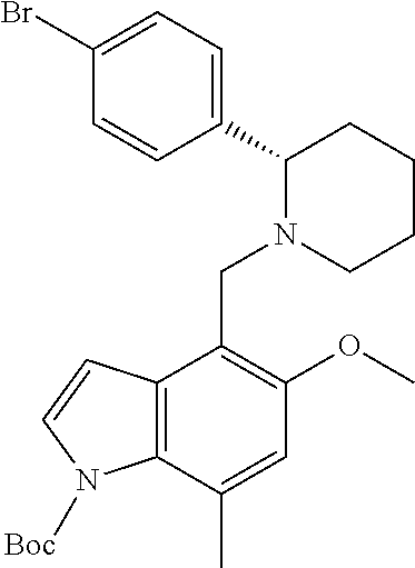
C1(Br)=CC=C(C2N(CC3=C(OC)C=C(C)C4=C3C=CN4[Boc])CCCC2)C=C1
